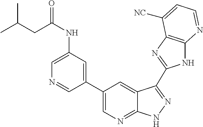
C1(C2=CN=C3C(=C2)C(C2=NC4=C(N2)N=CC=C4[NC])=NN3)=CC(NC(=O)CC(C)C)=CN=C1
